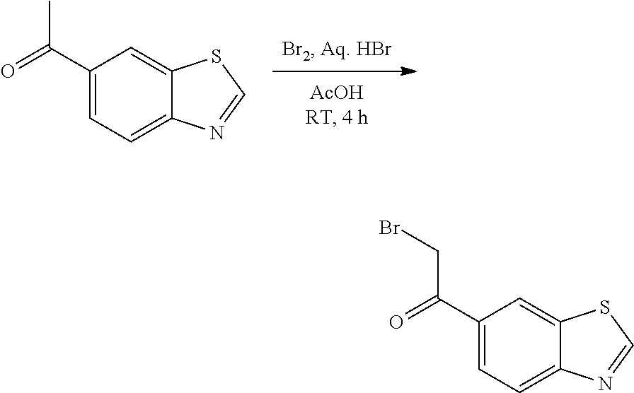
C1(C(=O)C)=CC=C2C(=C1)SC=N2.C1(C(=O)CBr)=CC=C2C(=C1)SC=N2
